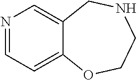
C1COC2=CC=NC=C2CN1
